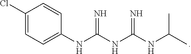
N(C(NC(NC(C)C)=N)=N)C1=CC=C(Cl)C=C1
